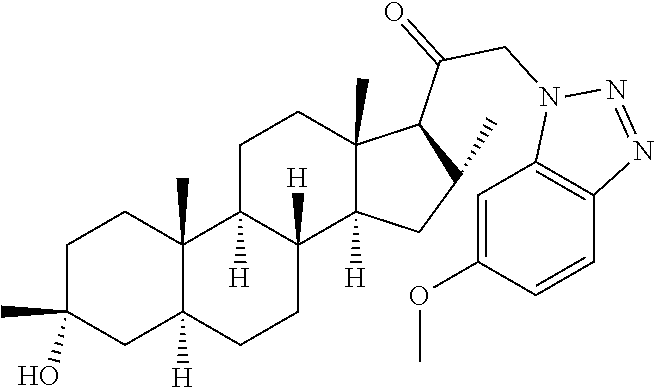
C1C(C)(O)CC2([H])C(C)(C1)C1([H])C([H])(CC2)C2([H])C(C)(CC1)C(C(CN1C3=C(N=N1)C=CC(OC)=C3)=O)C(C)C2
